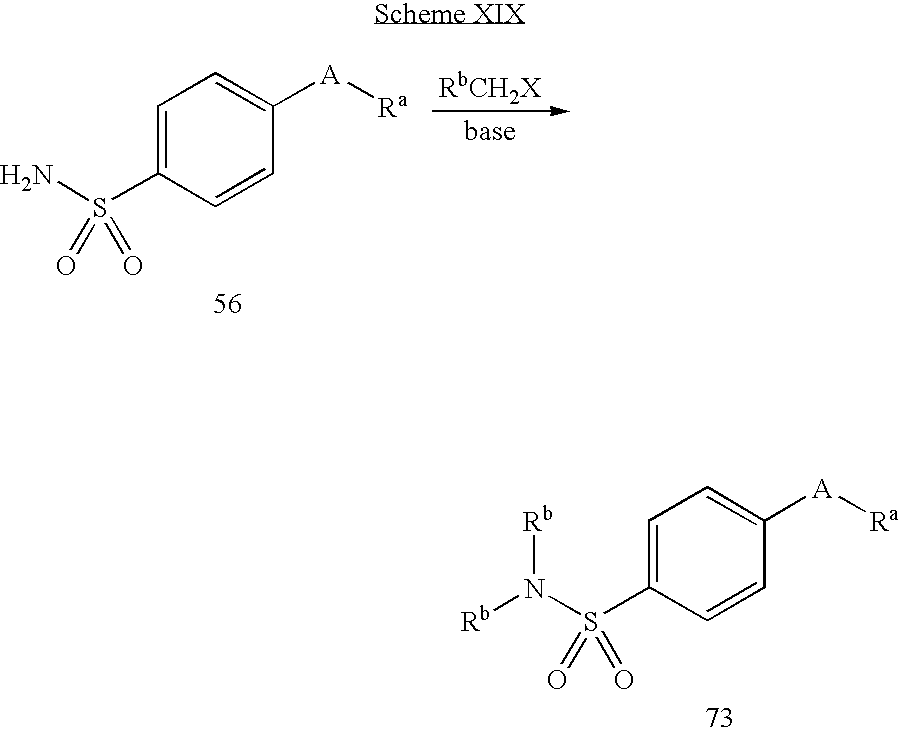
C1=C(S(N)(=O)=O)C=CC([A][Ra])=C1.C1=C(S(N([Rb])[Rb])(=O)=O)C=CC([A][Ra])=C1
